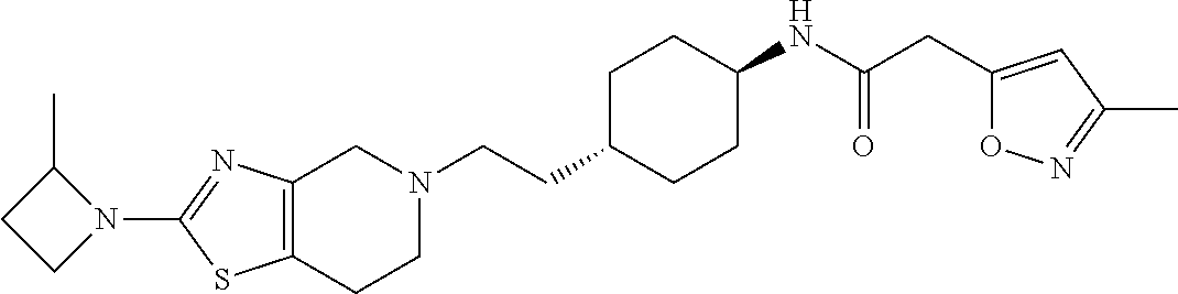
C(CC1CCC(NC(CC2=CC(C)=NO2)=O)CC1)N1CC2=C(CC1)SC(N1C(C)CC1)=N2
